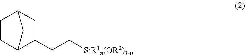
C1=CC2CC(CC[SiR1n(OR2)3-n])C1C2
